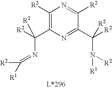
C1([R2])=C(C([R2])(N=C([R2])[R1])[R2])N=C(C([R2])(N([R2])[R1])[R2])C([R2])=N1
